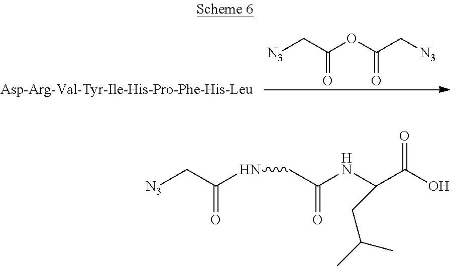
O=C(C[N3])OC(C[N3])=O.O=C(C[N3])NCC(NC(C(O)=O)CC(C)C)=O
